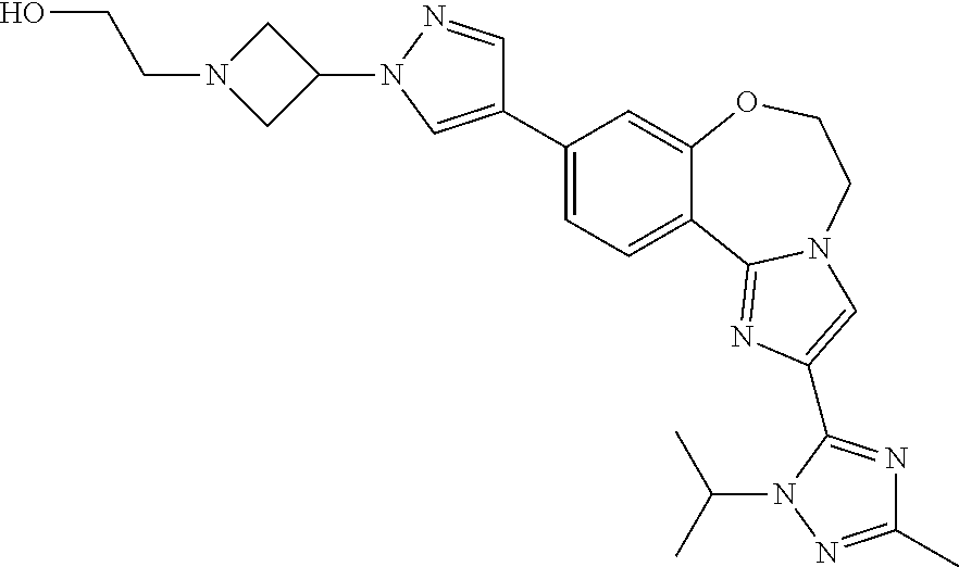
C1(C2=CN(C3CN(CCO)C3)N=C2)=CC=C2C(=C1)OCCN1C2=NC(C2=NC(C)=NN2C(C)C)=C1
